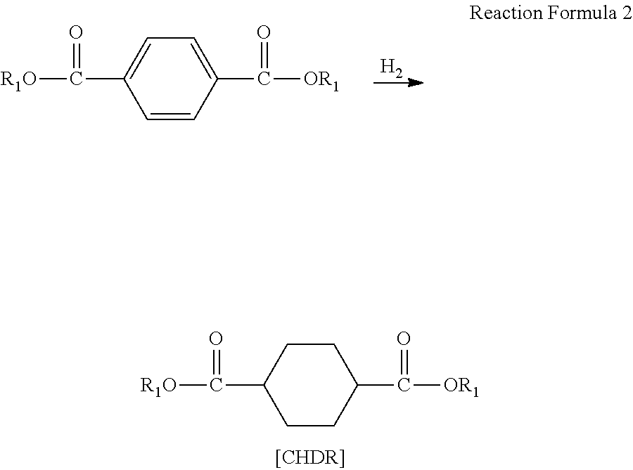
C1(C(=O)[R1O])=CC=C(C(=O)[OR1])C=C1.[H2].C1(C(=O)[R1O])CCC(C(=O)[OR1])CC1
